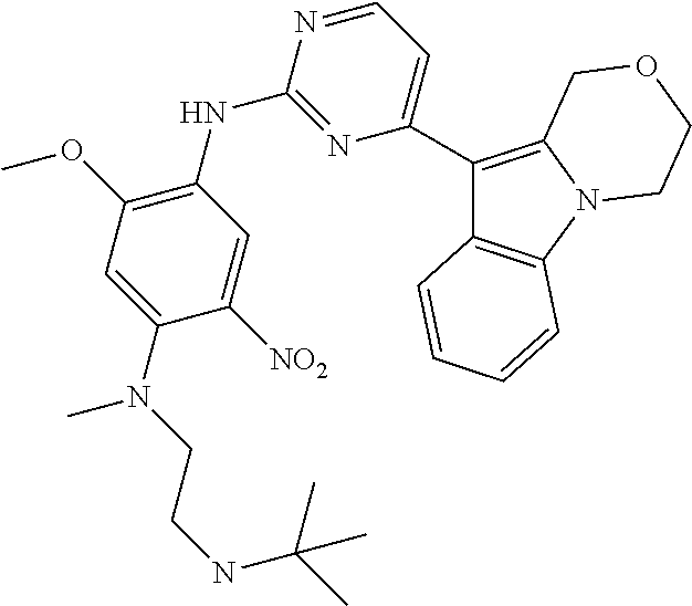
C12=C(C=CC=C1)C(C1=CC=NC(NC3=C(OC)C=C(N(CCNC(C)(C)C)C)C([NO2])=C3)=N1)=C1N2CCOC1
